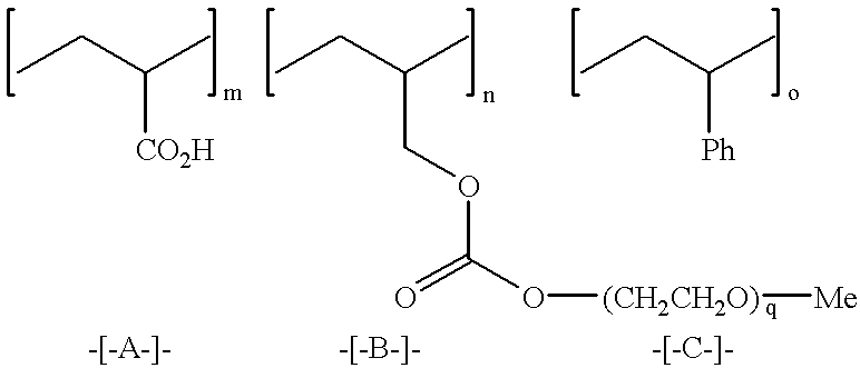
CCC(C)[CO2H].CCC(C)COC(O[(CH2CH2O)][Me])=O.CCC(C)[Ph]
